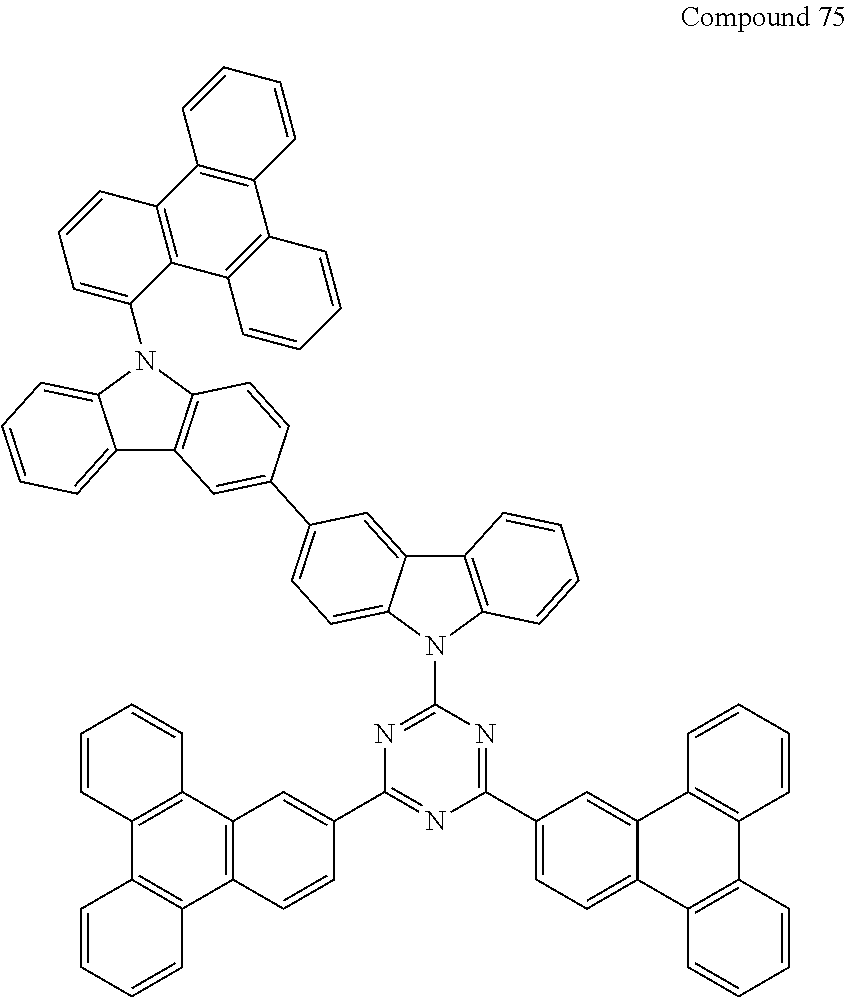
C1(N2C3=CC=CC=C3C3=C2C=CC(C2=CC=C4C(=C2)C2=C(N4C4=NC(C5=CC6=C(C=C5)C5=C(C7=C6C=CC=C7)C=CC=C5)=NC(C5=CC=C6C(=C5)C5=C(C7=C6C=CC=C7)C=CC=C5)=N4)C=CC=C2)=C3)=CC=CC2=C1C1=C(C3=C2C=CC=C3)C=CC=C1
